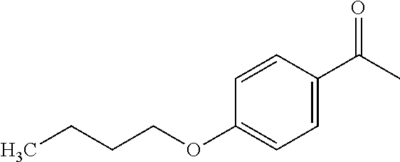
C1=CC(C(C)=O)=CC=C1OCCCC
